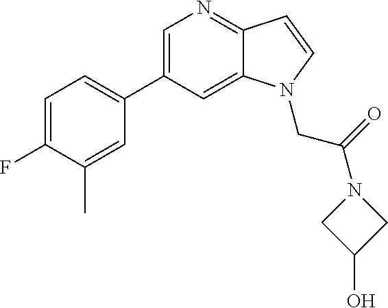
C1=C(C2=CC=C(F)C(C)=C2)C=C2C(=N1)C=CN2CC(=O)N1CC(O)C1
